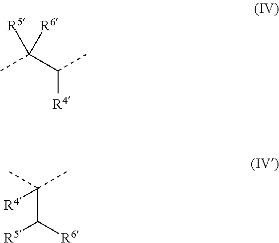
CC(C(C)[R4])([R5])[R6].C(C(C)(C)[R4])([R5])[R6]
